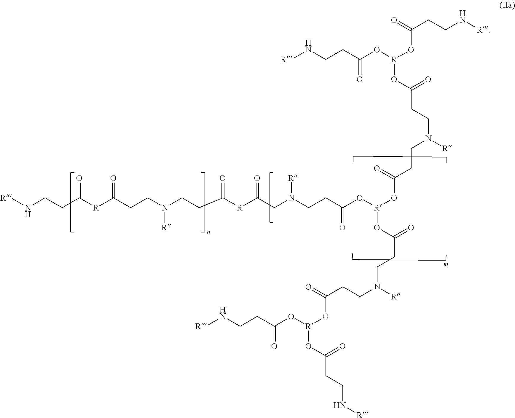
[R]NCCC([R]C(CCN(CCC([R]C(CN(CCC(O[R](OC(CCN(CCC(O[R](OC(CCN[R])=O)OC(CCN[R])=O)=O)[R])=O)OC(CCN(CCC(=O)O[R](OC(CCN[R])=O)OC(=O)CCN[R])[R])=O)=O)[R])=O)=O)[R])=O)=O
